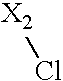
[X2]Cl
